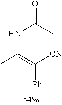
C(NC(C)=O)(=C([CN])[Ph])C
